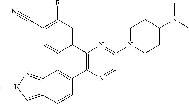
C1(C2=CC(F)=C(C#N)C=C2)=C(C2=CC3=NN(C)C=C3C=C2)N=CC(N2CCC(N(C)C)CC2)=N1
